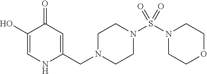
C1(O)=CNC(CN2CCN(S(N3CCOCC3)(=O)=O)CC2)=CC1=O
